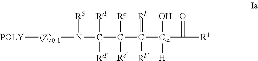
[POLY][(Z)0-1]N(C(C([Rc])([Rc])C(=[Rb])([Ca](C([R1])=O)(O)[H])[Rb])([Rd])[Rd])[R5]
